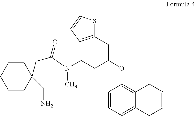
C(CC(OC1=C2C(=CC=C1)CC=CC2)CC1=CC=CS1)N(C)C(CC1(CN)CCCCC1)=O
